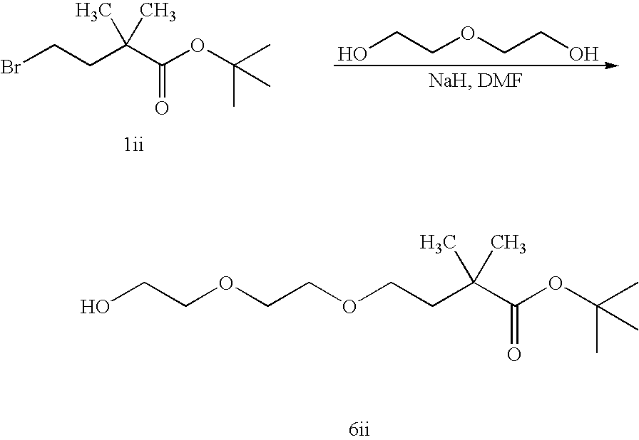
OCCOCCO.BrCCC(C(OC(C)(C)C)=O)(C)C.O(CCC(C(OC(C)(C)C)=O)(C)C)CCOCCO
